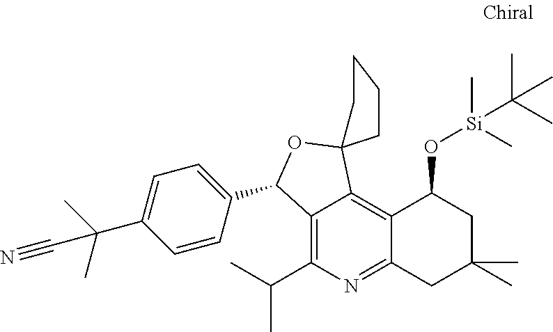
C12=C(C(C)C)N=C3C(=C1C1(OC2C2=CC=C(C(C)(C)C#N)C=C2)CCCC1)C(O[Si](C)(C)C(C)(C)C)CC(C)(C)C3
